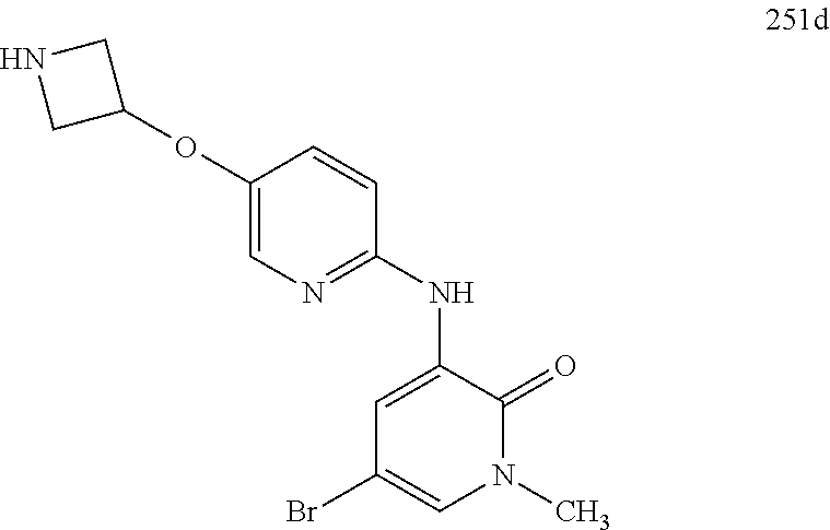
BrC1=CN(C)C(=O)C(NC2=NC=C(OC3CNC3)C=C2)=C1
